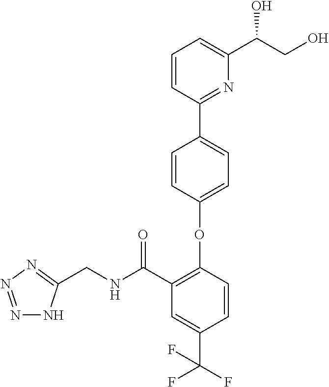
C1=C(OC2=C(C(NCC3=NN=NN3)=O)C=C(C(F)(F)F)C=C2)C=CC(C2=NC(C(CO)O)=CC=C2)=C1
